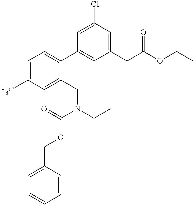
C1=C(Cl)C=C(CC(OCC)=O)C=C1C1=CC=C([F3C])C=C1CN(CC)C(=O)OCC1=CC=CC=C1
